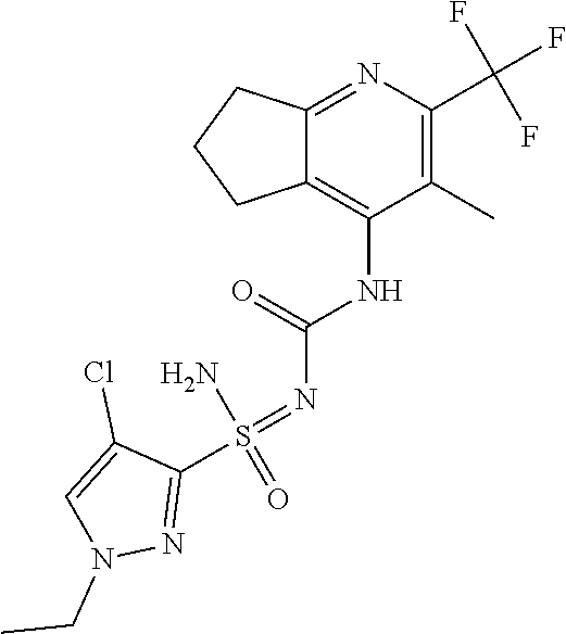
C1(C)=C(C(F)(F)F)N=C2C(=C1NC(N=S(C1=NN(CC)C=C1Cl)(N)=O)=O)CCC2
